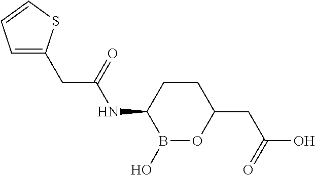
B1(O)OC(CC(O)=O)CCC1NC(CC1=CC=CS1)=O
